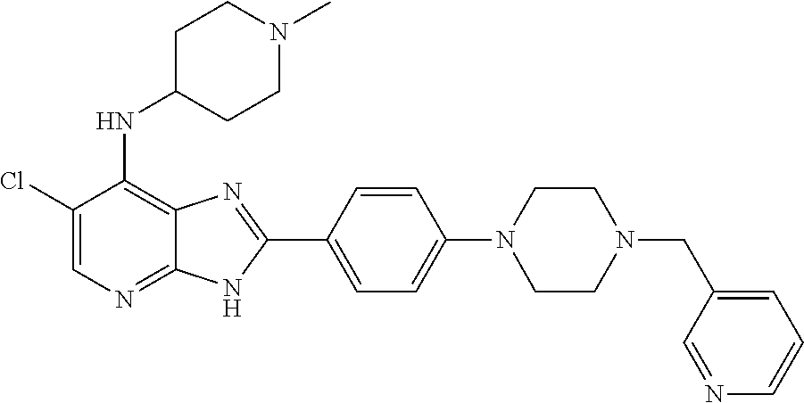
C1(Cl)=CN=C2C(=C1NC1CCN(C)CC1)N=C(C1=CC=C(N3CCN(CC4=CC=CN=C4)CC3)C=C1)N2
